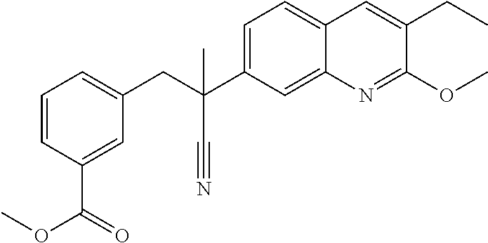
C1=C(C(CC2=CC=CC(C(=O)OC)=C2)(C#N)C)C=C2C(=C1)C=C(CC)C(OC)=N2
